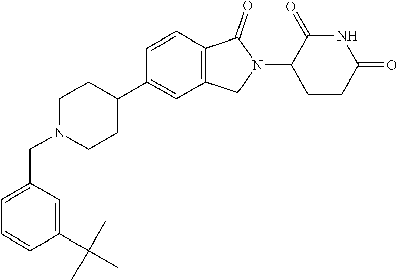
C1N(CC2=CC=CC(C(C)(C)C)=C2)CCC(C2=CC3=C(C=C2)C(=O)N(C2CCC(=O)NC2=O)C3)C1
